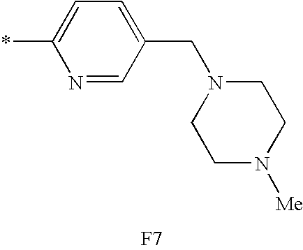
N1=CC(CN2CCN([Me])CC2)=CC=C1*.[F7]
